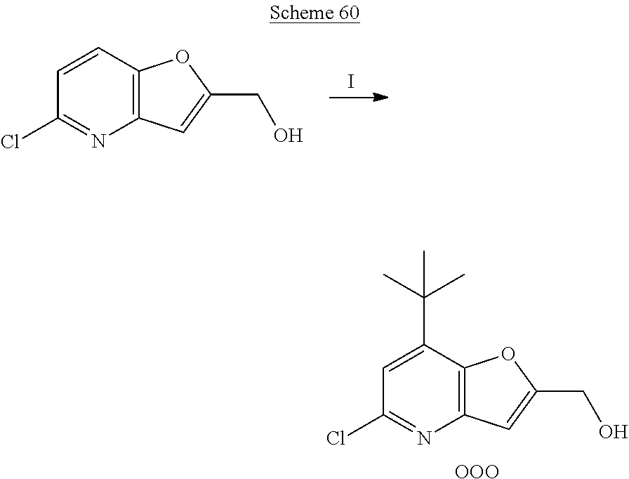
ClC1=NC2=C(OC(CO)=C2)C(C(C)(C)C)=C1.[OOO].I.ClC1=NC2=C(OC(CO)=C2)C=C1
